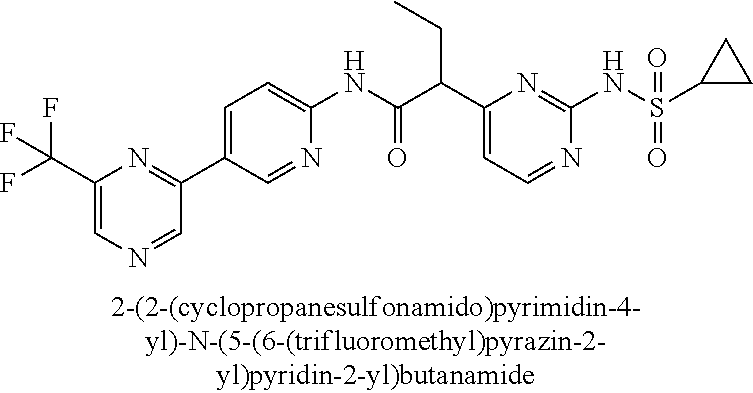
N1=CC=C(C(C(NC2=CC=C(C3=NC(C(F)(F)F)=CN=C3)C=N2)=O)CC)N=C1NS(=O)(=O)C1CC1
